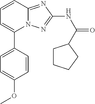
C1=C(C2=CC=CC3=NC(NC(=O)C4CCCC4)=NN23)C=CC(OC)=C1
